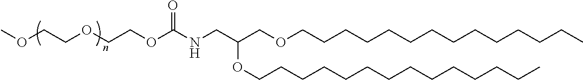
N(CC(COCCCCCCCCCCCCCC)OCCCCCCCCCCCCCC)C(=O)OCCOCCOC
